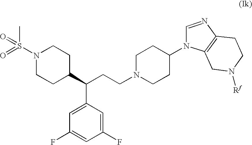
N1(S(=O)(C)=O)CCC(C(CCN2CCC(N3C=NC4=C3CN([Rf])CC4)CC2)C2=CC(F)=CC(F)=C2)CC1
